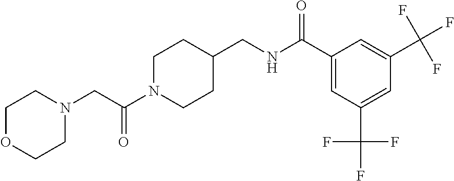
C1N(C(CN2CCOCC2)=O)CCC(CNC(C2=CC(C(F)(F)F)=CC(C(F)(F)F)=C2)=O)C1
